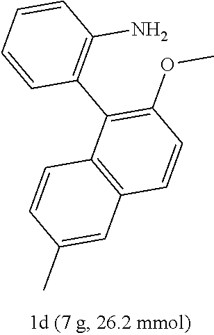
C1(OC)=C(C2=C(N)C=CC=C2)C2=C(C=C1)C=C(C)C=C2
